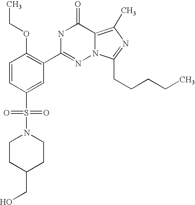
C1=CC(S(N2CCC(CO)CC2)(=O)=O)=CC(C2=NN3C(=C(C)N=C3CCCCC)C(=O)N2)=C1OCC
